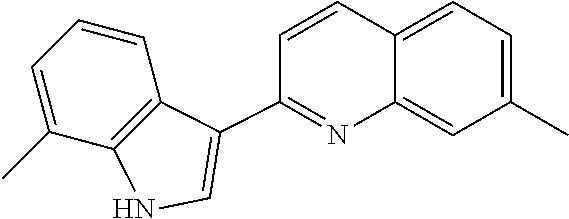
C1=CC=C(C)C2=C1C(C1=NC3=CC(C)=CC=C3C=C1)=CN2
